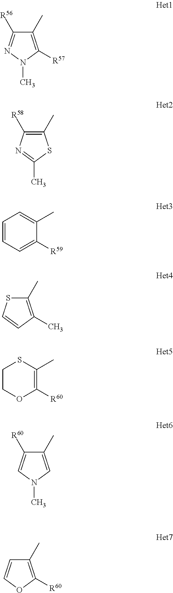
C1(C)=C([R57])N(C)N=C1[R56].C1(C)=C([R58])N=C(C)S1.C1=CC=C([R59])C(C)=C1.C1(C)=C(C)C=CS1.C1COC([R60])=C(C)S1.C1(C)=CN(C)C=C1[R60].C1(C)=C([R60])OC=C1
